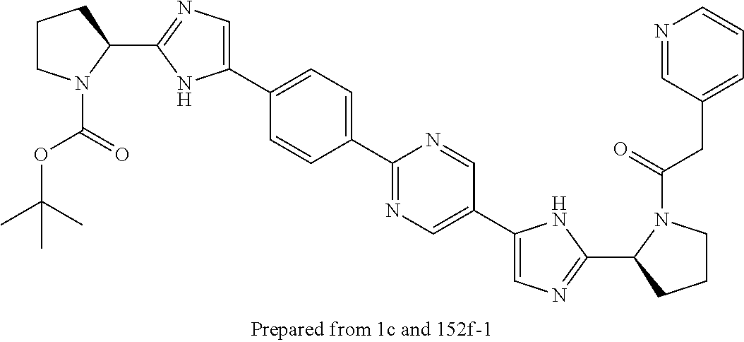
C1(C2=CC=C(C3=NC=C(C4=CN=C(C5CCCN5C(=O)CC5=CC=CN=C5)N4)C=N3)C=C2)=CN=C(C2CCCN2C(=O)OC(C)(C)C)N1
